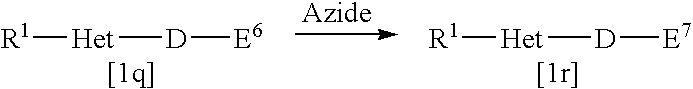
[R1][Het][D][E6].[R1][Het][D][E7]
